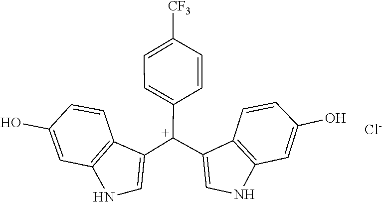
C1(O)=CC2=C(C=C1)C([C+](C1=CC=C([CF3])C=C1)C1=CNC3=C1C=CC(O)=C3)=CN2.[Cl-]
